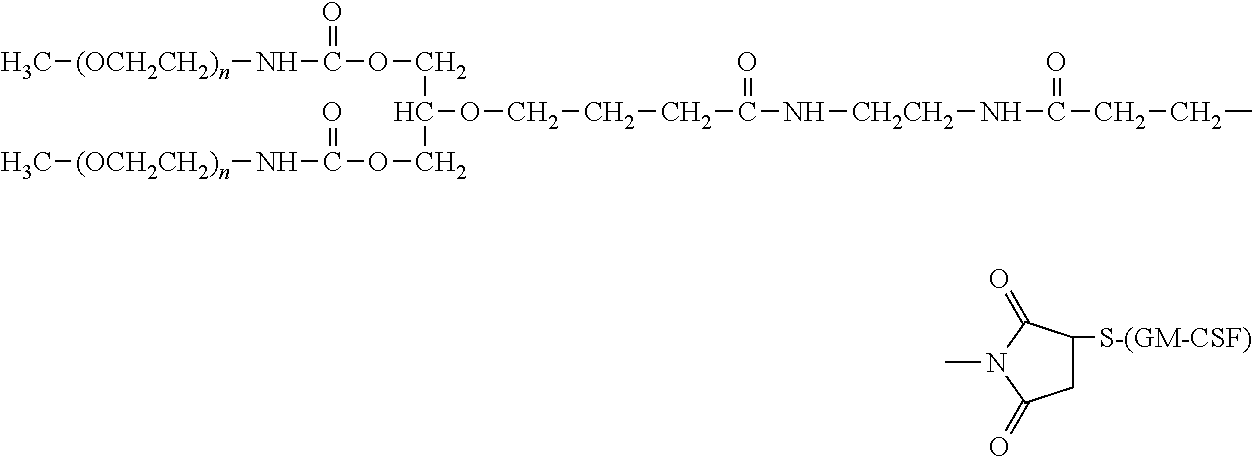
C[(OCH2CH2)n]NC(OCC(OCCCC(=O)N[CH2CH2]NC(=O)CCC)COC(N[(OCH2CH2)n]C)=O)=O.N1(C)C(=O)CC([S-(GM-CSF)])C1=O
